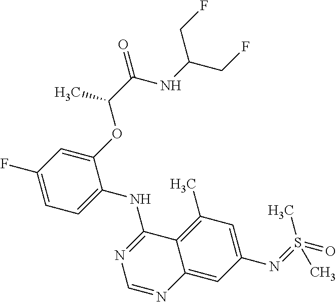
C1=C(F)C=C(OC(C(NC(CF)CF)=O)C)C(NC2=NC=NC3=CC(N=S(=O)(C)C)=CC(C)=C23)=C1
